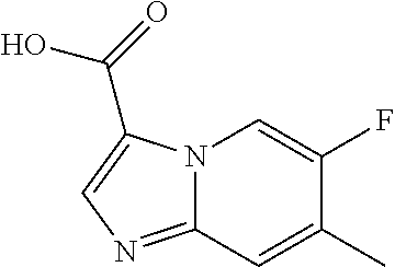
C1(C)=CC2=NC=C(C(=O)O)N2C=C1F
